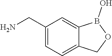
C1(CN)=CC=C2C(=C1)B(O)OC2
